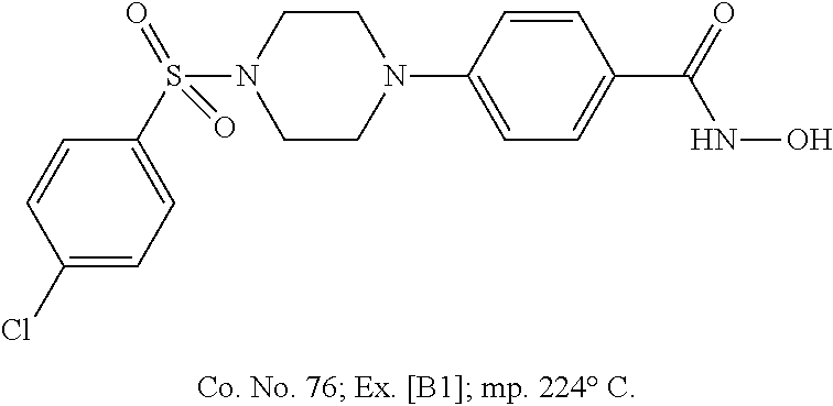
N1(C2=CC=C(C(=O)NO)C=C2)CCN(S(C2=CC=C(Cl)C=C2)(=O)=O)CC1
